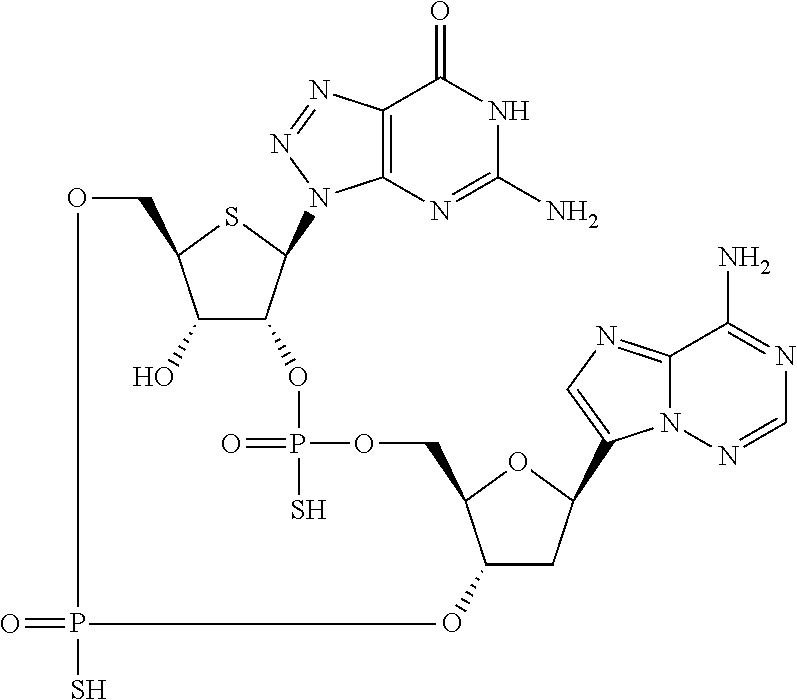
O=PS.C12=C(N=C(N)NC1=O)N(C1C(OP(=O)(S)OCC3C(O)CC(C4=CN=C5N4N=CN=C5N)O3)C(O)C(CO)S1)N=N2
